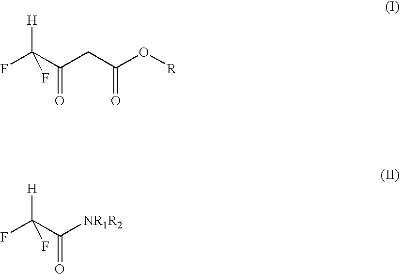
FC(C(CC(O[R])=O)=O)([H])F.FC(C([NR1R2])=O)([H])F
